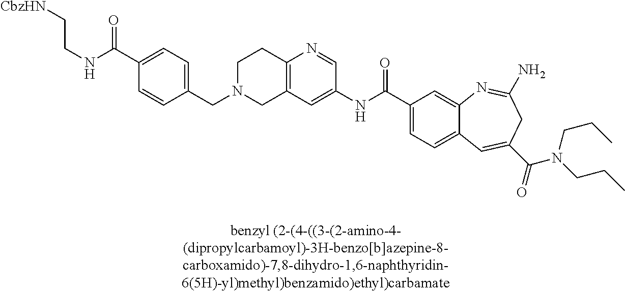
C12=C(N=CC(NC(C3=CC=C4C(=C3)N=C(N)CC(C(=O)N(CCC)CCC)=C4)=O)=C1)CCN(CC1=CC=C(C(=O)NCC[CbzHN])C=C1)C2
